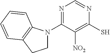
N1=C(N2CCC3=C2C=CC=C3)C([NO2])=C(S)N=C1
